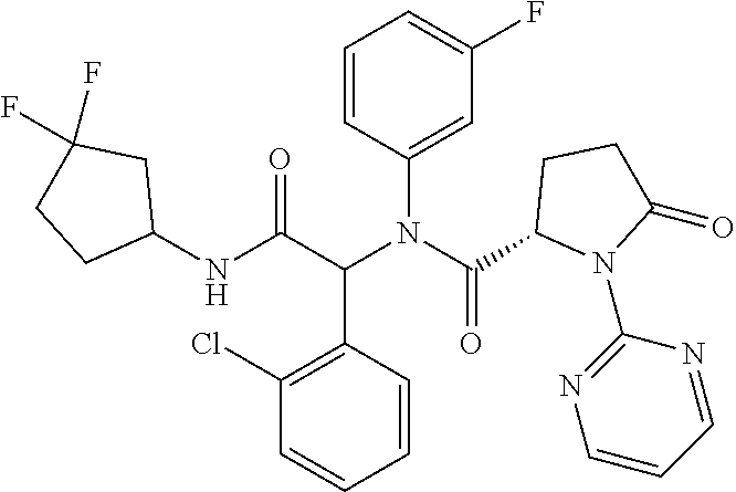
C1=CC(N(C(C2N(C3=NC=CC=N3)C(=O)CC2)=O)C(C(NC2CC(F)(F)CC2)=O)C2=C(Cl)C=CC=C2)=CC(F)=C1
